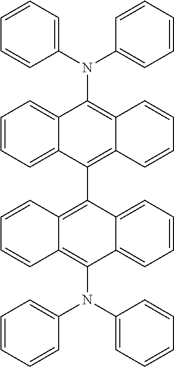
C1(C2=C3C(=C(N(C4=CC=CC=C4)C4=CC=CC=C4)C4=CC=CC=C24)C=CC=C3)=C2C(=C(N(C3=CC=CC=C3)C3=CC=CC=C3)C3=CC=CC=C13)C=CC=C2
